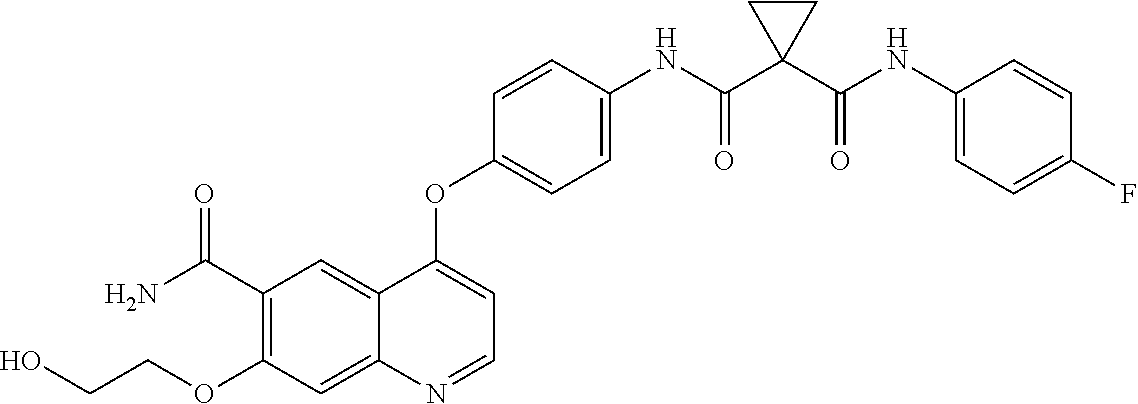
C12=CC(C(N)=O)=C(OCCO)C=C1N=CC=C2OC1=CC=C(NC(C2(C(NC3=CC=C(F)C=C3)=O)CC2)=O)C=C1
